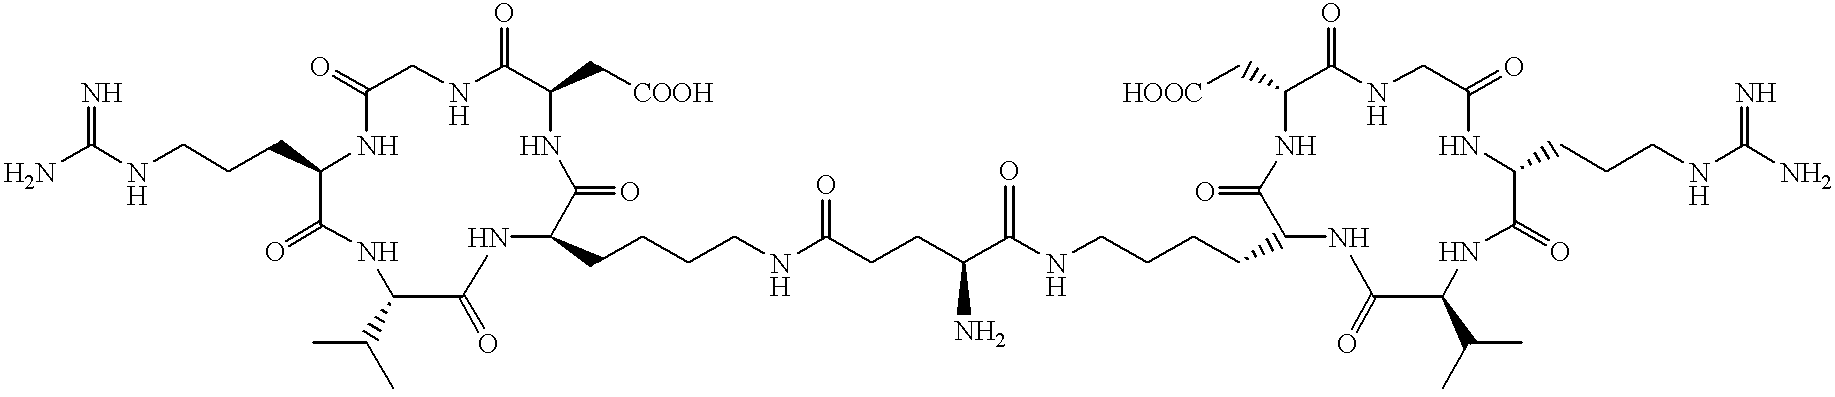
NC(NCCCC1NC(=O)CNC(=O)C(C[COOH])NC(=O)C(CCCCNC(CCC(C(NCCCCC2C(=O)NC(C[HOOC])C(=O)NCC(=O)NC(CCCNC(N)=N)C(=O)NC(C(C)C)C(=O)N2)=O)N)=O)NC(=O)C(C(C)C)NC1=O)=N
